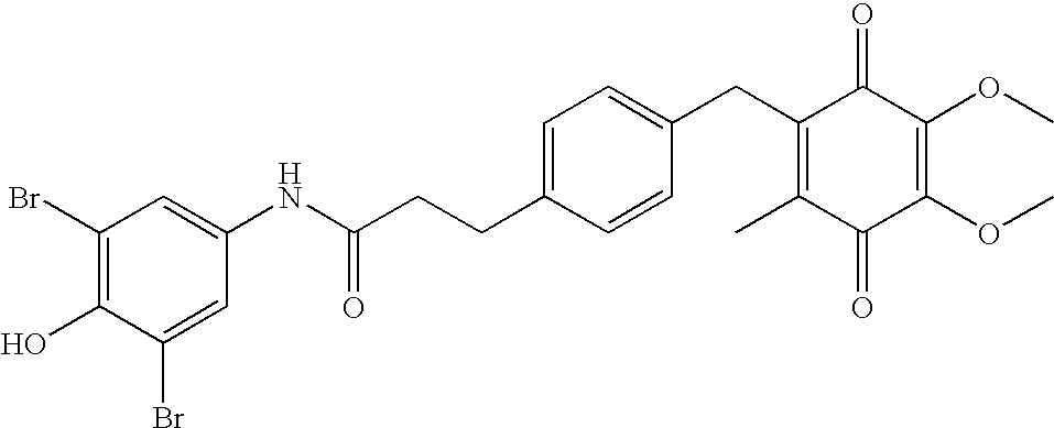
C1(=O)C(C)=C(CC2=CC=C(CCC(=O)NC3=CC(Br)=C(O)C(Br)=C3)C=C2)C(=O)C(OC)=C1OC
